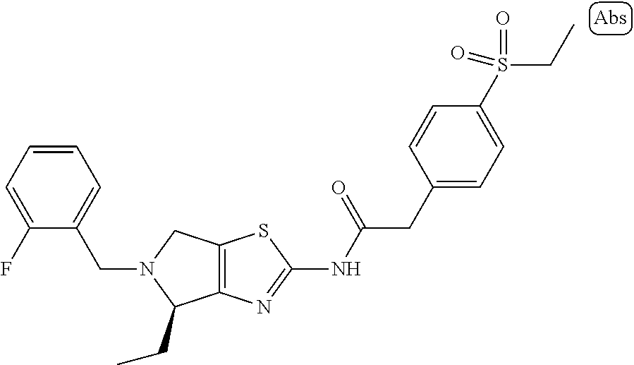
C12=C(N=C(NC(CC3=CC=C(S(CC)(=O)=O)C=C3)=O)S1)C(CC)N(CC1=CC=CC=C1F)C2
